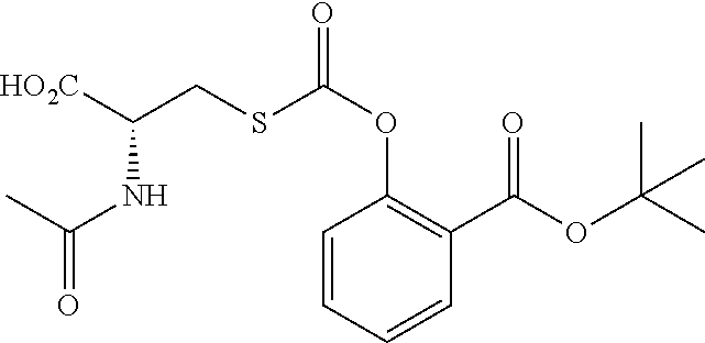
C1=CC(C(OC(C)(C)C)=O)=C(OC(SCC([HO2C])NC(C)=O)=O)C=C1
